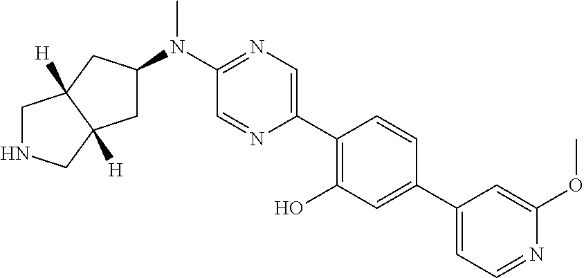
N(C1=NC=C(C2=C(O)C=C(C3=CC=NC(OC)=C3)C=C2)N=C1)(C)C1CC2([H])CNCC2([H])C1
